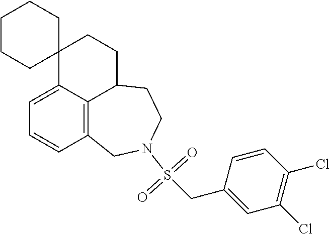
C1=C2C3=C(C=C1)CN(S(CC1=CC(Cl)=C(Cl)C=C1)(=O)=O)CCC3CCC21CCCCC1
